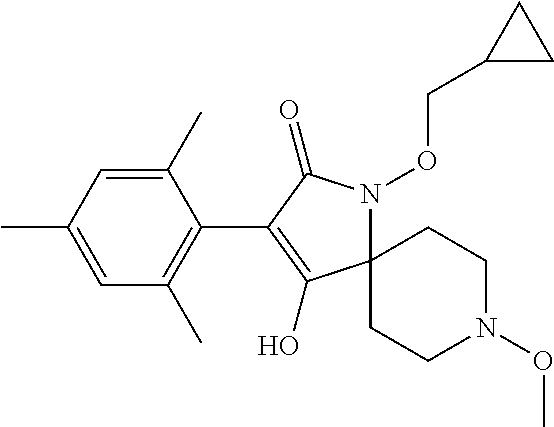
C1(C)=CC(C)=CC(C)=C1C1=C(O)C2(N(OCC3CC3)C1=O)CCN(OC)CC2
